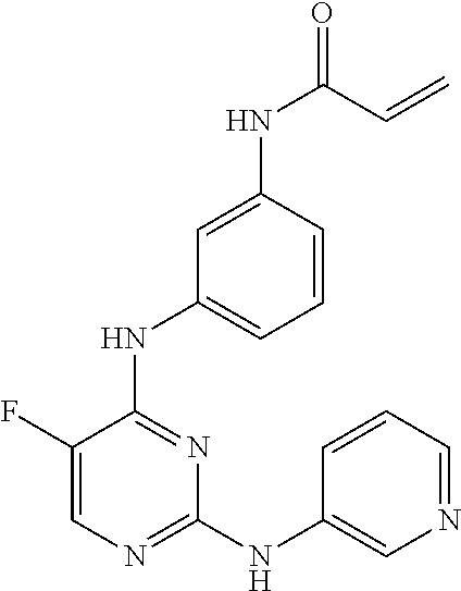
N(C1=NC=C(F)C(NC2=CC=CC(NC(C=C)=O)=C2)=N1)C1=CN=CC=C1
